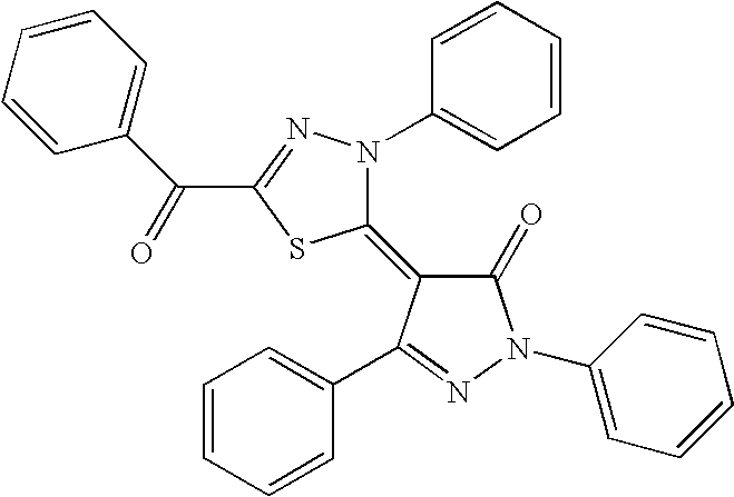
C1(=C2C(=O)N(C3=CC=CC=C3)N=C2C2=CC=CC=C2)N(C2=CC=CC=C2)N=C(C(C2=CC=CC=C2)=O)S1
